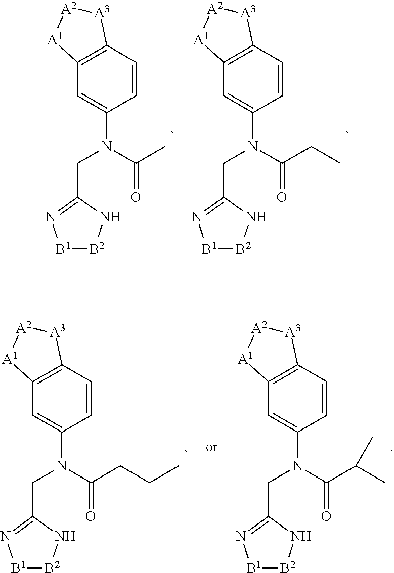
C1=C(N(C(C)=O)CC2=N[B1][B2]N2)C=CC2=C1[A1][A2][A3]2.C1=C(N(C(CC)=O)CC2=N[B1][B2]N2)C=CC2=C1[A1][A2][A3]2.C1=C(N(C(CCC)=O)CC2=N[B1][B2]N2)C=CC2=C1[A1][A2][A3]2.C1=C(N(C(C(C)C)=O)CC2=N[B1][B2]N2)C=CC2=C1[A1][A2][A3]2
